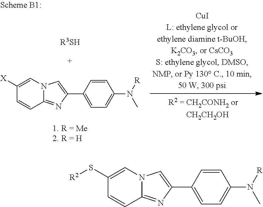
C1([X])=CN2C(=NC(C3=CC=C(N([R])C)C=C3)=C2)C=C1.[R3SH].C1(S[R2])=CN2C(=NC(C3=CC=C(N([R])C)C=C3)=C2)C=C1
